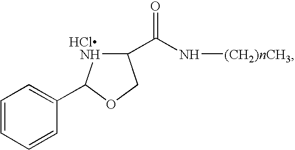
C1=CC=CC(C2NC(C(N[(CH2)nCH3])=O)CO2)=C1.Cl
